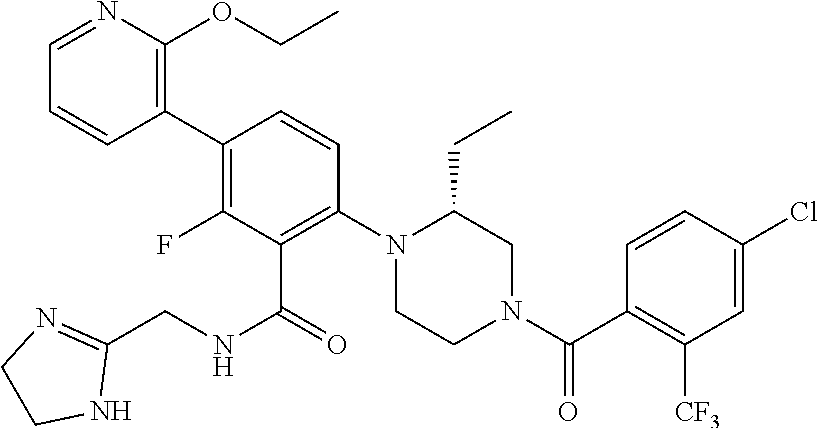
C1(C2=C(F)C(C(=O)NCC3=NCCN3)=C(N3CCN(C(C4=C([CF3])C=C(Cl)C=C4)=O)CC3CC)C=C2)=C(OCC)N=CC=C1
